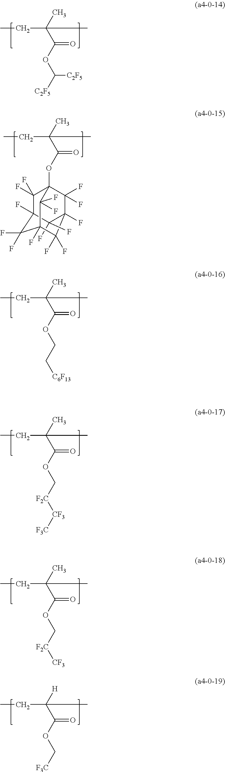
C(C(C)(C(OC([C2F5])[C2F5])=O)C)C.C1(F)(F)C2(F)C(F)(F)C3(OC(C(CC)(C)C)=O)C(F)(F)C1(F)C(F)(F)C(F)(C3(F)F)C2(F)F.C(C(C)(C(OCC[C6F13])=O)C)C.C(C(C)(C(OC[F2C][CF3][F3C])=O)C)C.C(C(C)(C(OC[F2C][CF3])=O)C)C.C(C([H])(C(OC[F3C])=O)C)C
